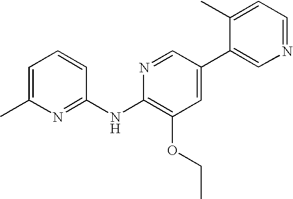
N1=C(NC2=C(OCC)C=C(C3=CN=CC=C3C)C=N2)C=CC=C1C
